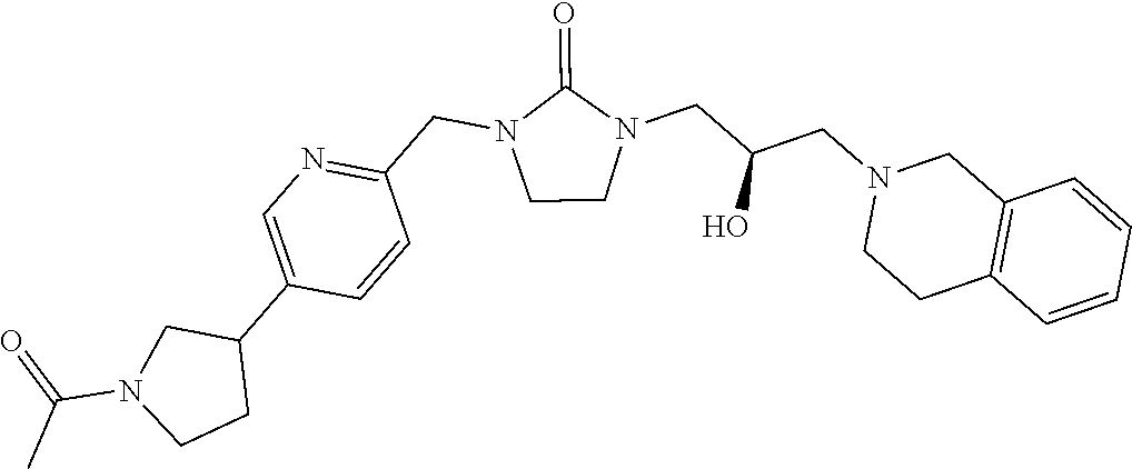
C12=C(C=CC=C1)CCN(CC(CN1C(=O)N(CC3=NC=C(C4CN(C(=O)C)CC4)C=C3)CC1)O)C2
